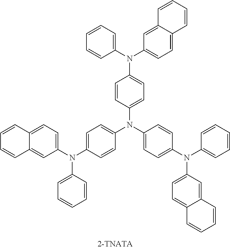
C1=CC2=CC=C(N(C3=CC=C(N(C4=CC=C(N(C5=CC=CC=C5)C5=CC=C6C(=C5)C=CC=C6)C=C4)C4=CC=C(N(C5=CC=CC=C5)C5=CC=C6C(=C5)C=CC=C6)C=C4)C=C3)C3=CC=CC=C3)C=C2C=C1
